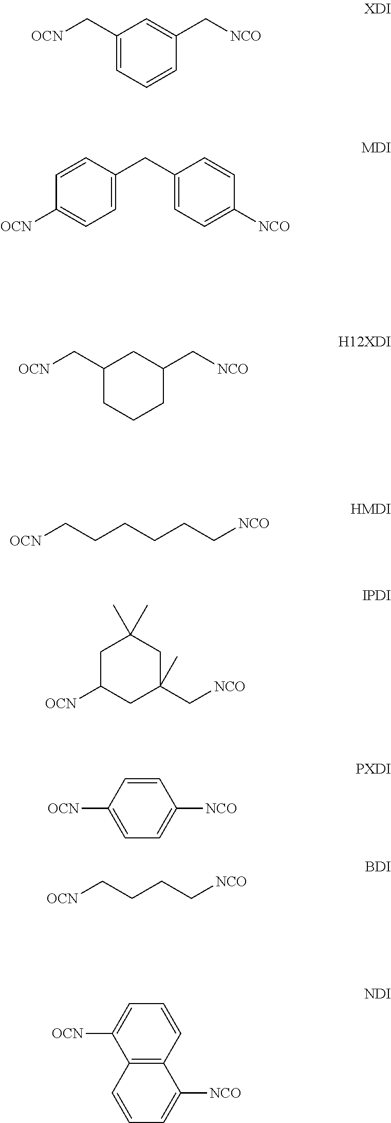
C1(C[OCN])=CC=CC(C[NCO])=C1.C1(C[OCN])CCCC(C[NCO])C1.C1=CC(CC2=CC=C([NCO])C=C2)=CC=C1[OCN].C(CCCC[NCO])C[OCN].C1C([OCN])CC(C[NCO])(C)CC1(C)C.C1=CC([OCN])=CC=C1[NCO].C(CC[NCO])C[OCN].C1=CC2=C(C([OCN])=C1)C=CC=C2[NCO]
